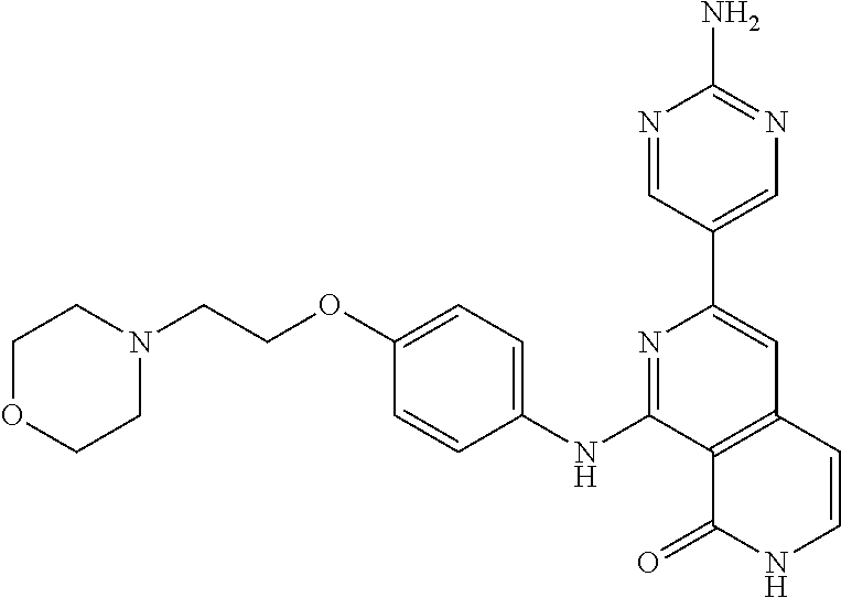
N1=C(NC2=CC=C(OCCN3CCOCC3)C=C2)C2=C(C=C1C1=CN=C(N)N=C1)C=CNC2=O
